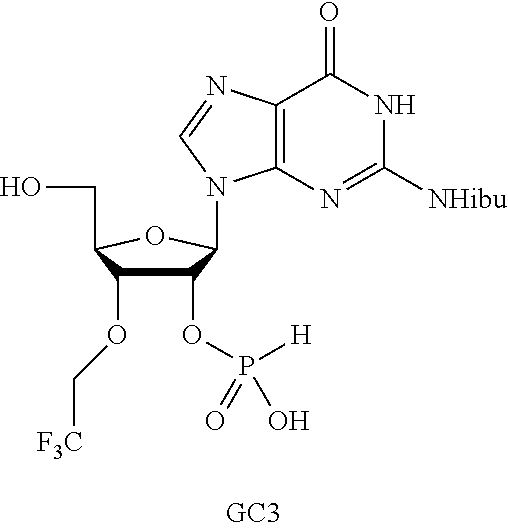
C12=C(N=C([NHibu])NC1=O)N(C1C(OP([H])(O)=O)C(OC[F3C])C(CO)O1)C=N2
